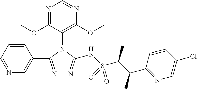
N1=CC=CC(C2=NN=C(NS(C(C(C3=NC=C(Cl)C=C3)C)C)(=O)=O)N2C2=C(OC)N=CN=C2OC)=C1
